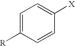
C1=C([R])C=CC([X])=C1
